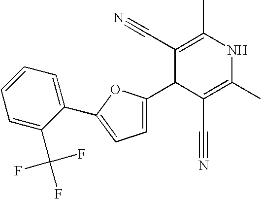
C1(C#N)=C(C)NC(C)=C(C#N)C1C1=CC=C(C2=CC=CC=C2C(F)(F)F)O1
